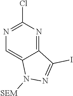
N1([SEM])C2=CN=C(Cl)N=C2C(I)=N1
